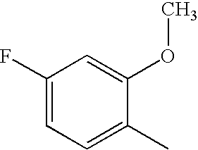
C1(F)=CC=C(C)C(OC)=C1
